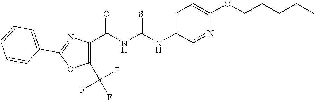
C(NC(NC1=CC=C(OCCCCC)N=C1)=S)(=O)C1=C(C(F)(F)F)OC(C2=CC=CC=C2)=N1
